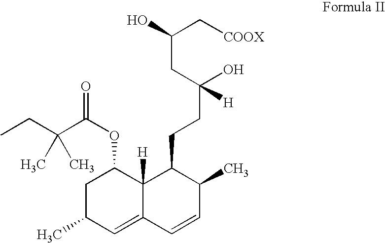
C1C(C)C=C2C([H])(C1OC(C(CC)(C)C)=O)C(CCC(O)(CC(C[COOX])O)[H])C(C)C=C2
